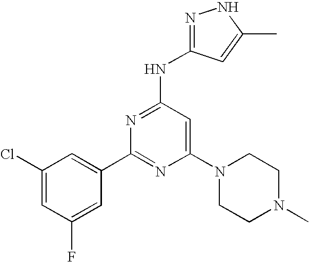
N1=C(NC2=NNC(C)=C2)C=C(N2CCN(C)CC2)N=C1C1=CC(Cl)=CC(F)=C1
